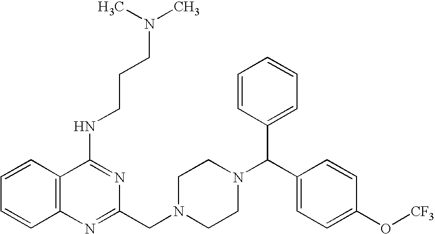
C1=CC2=C(C=C1)N=C(CN1CCN(C(C3=CC=C(O[CF3])C=C3)C3=CC=CC=C3)CC1)N=C2NCCCN(C)C
